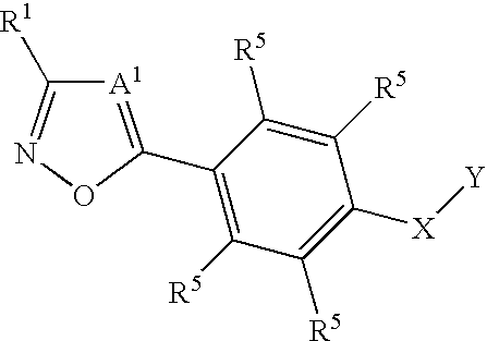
[A1]1=C(C2=C([R5])C([R5])=C([X][Y])C([R5])=C2[R5])ON=C1[R1]
